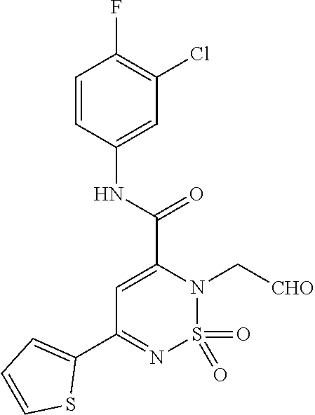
C1=CC(NC(C2=CC(C3=CC=CS3)=NS(=O)(=O)N2C[CHO])=O)=CC(Cl)=C1F
